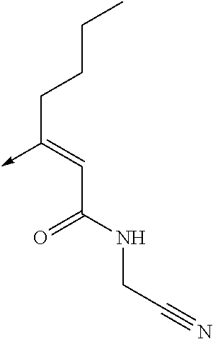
C(C(NCC#N)=O)=C(CCCC)->C
